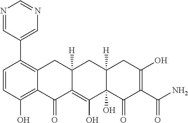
C1=CC(O)=C2C(=C1C1=CN=CN=C1)CC1([H])C(=C(O)C3(O)C([H])(C1)CC(O)=C(C(N)=O)C3=O)C2=O
